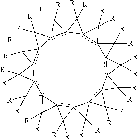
c123c4(-c5(c6(-c7(c8(-[A]9(c%10(-c%11(c%12(-c%13(c%14(-c%15(c-1(C%15([R])[R])C2([R])[R])C%14([R])[R])C%13([R])[R])C%12([R])[R])C%11([R])[R])C%10([R])[R])C9([R])[R])C8([R])[R])C7([R])[R])C6([R])[R])C5([R])[R])C4([R])[R])C3([R])[R]
